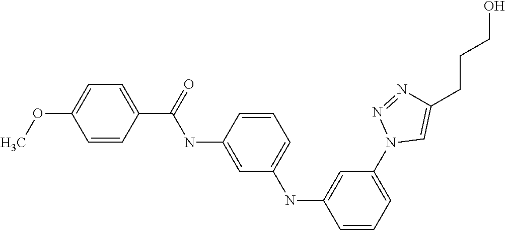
C1=C(OC)C=CC(C(=O)NC2=CC(NC3=CC(N4C=C(CCCO)N=N4)=CC=C3)=CC=C2)=C1
